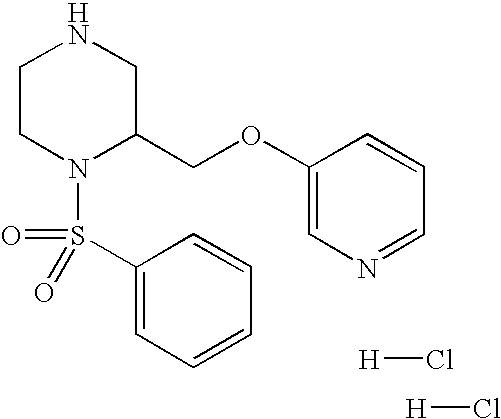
[H]Cl.[H]Cl.C1CN(S(=O)(=O)C2=CC=CC=C2)C(COC2=CN=CC=C2)CN1
